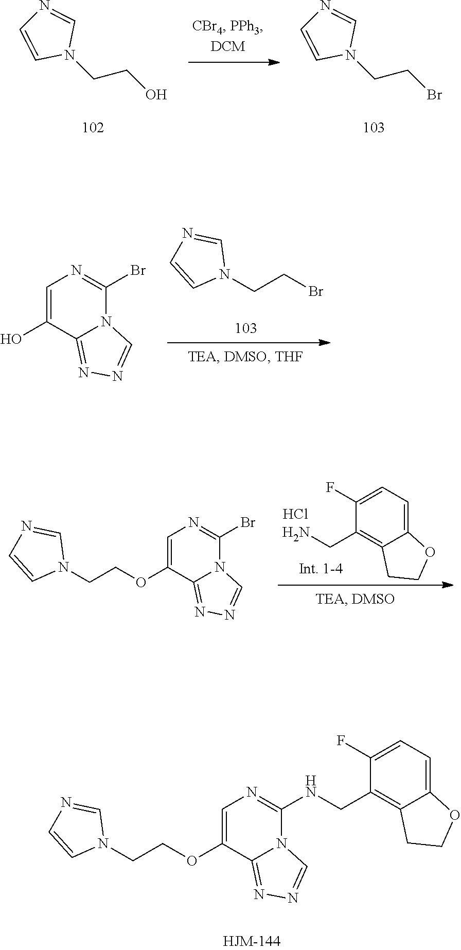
C(COC1=CN=C(NCC2=C3C(=CC=C2F)OCC3)N2C1=NN=C2)N1C=NC=C1.N1(CCO)C=NC=C1.N1(CCBr)C=NC=C1.C1=C(O)C2=NN=CN2C(Br)=N1.N1(CCBr)C=NC=C1.C1(F)=CC=C2C(=C1CN)CCO2.C(N1C=NC=C1)COC1=CN=C(Br)N2C1=NN=C2.Cl
